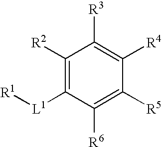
C1([R2])=C([L1][R1])C([R6])=C([R5])C([R4])=C1[R3]
